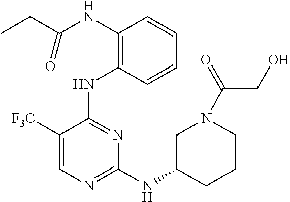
N(C1=C(NC(CC)=O)C=CC=C1)C1=NC(NC2CCCN(C(=O)CO)C2)=NC=C1[F3C]
